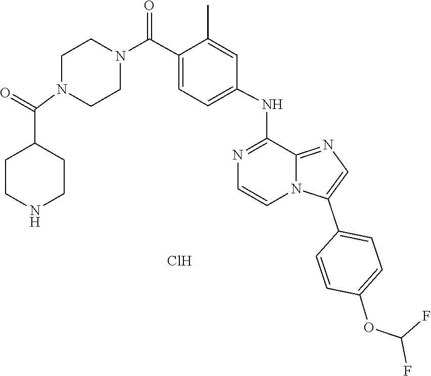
C1=C(C(N2CCN(C(C3CCNCC3)=O)CC2)=O)C(C)=CC(NC2=NC=CN3C2=NC=C3C2=CC=C(OC(F)F)C=C2)=C1.Cl
